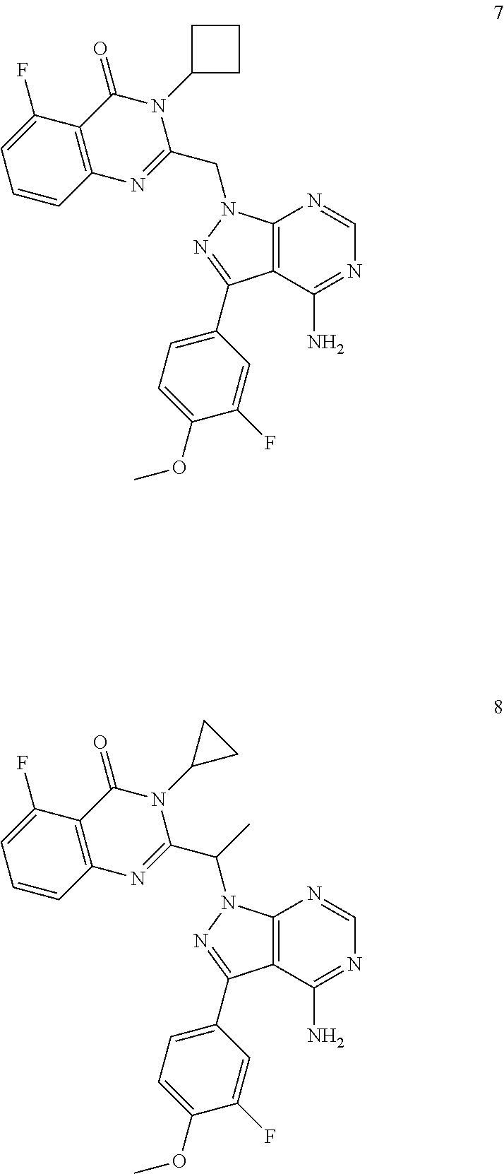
C12=C(C(N)=NC=N1)C(C1=CC=C(OC)C(F)=C1)=NN2CC1=NC2=C(C(=O)N1C1CCC1)C(F)=CC=C2.C12=C(C(N)=NC=N1)C(C1=CC=C(OC)C(F)=C1)=NN2C(C1=NC2=C(C(=O)N1C1CC1)C(F)=CC=C2)C
